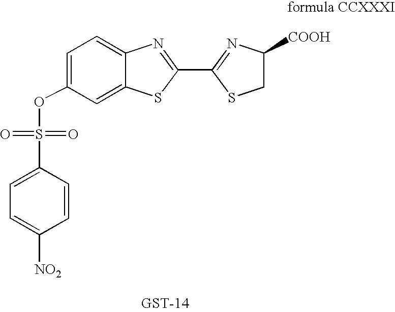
C1(OS(C2=CC=C([NO2])C=C2)(=O)=O)=CC=C2C(=C1)SC(C1=NC([COOH])CS1)=N2
